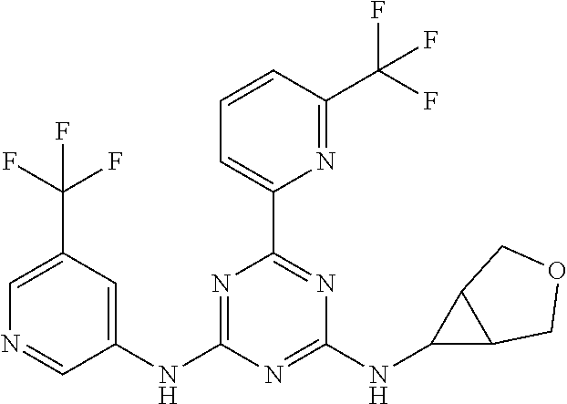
C1(NC2=NC(C3=CC=CC(C(F)(F)F)=N3)=NC(NC3C4C3COC4)=N2)=CC(C(F)(F)F)=CN=C1
